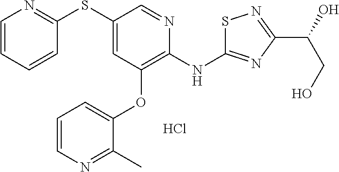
C1=CC=CC(SC2=CC(OC3=CC=CN=C3C)=C(NC3=NC(C(O)CO)=NS3)N=C2)=N1.Cl
